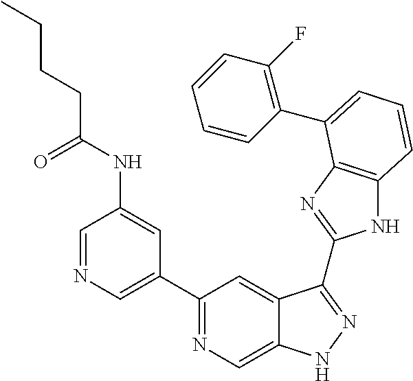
C1=NC=C(C2=NC=C3C(=C2)C(C2=NC4=C(N2)C=CC=C4C2=C(F)C=CC=C2)=NN3)C=C1NC(CCCC)=O
